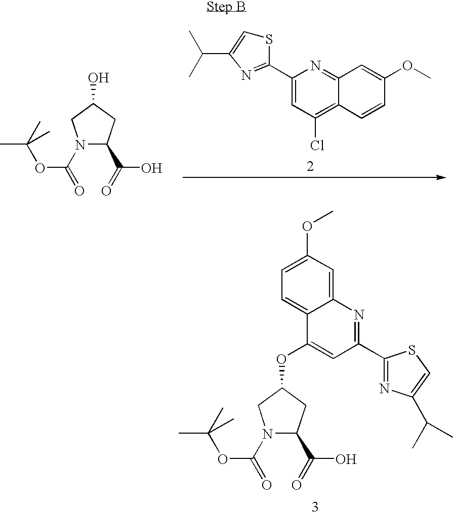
C1(C2=NC(C(C)C)=CS2)=CC(Cl)=C2C(=N1)C=C(OC)C=C2.N1(C(=O)OC(C)(C)C)C(C(=O)O)CC(O)C1.N1(C(=O)OC(C)(C)C)C(C(=O)O)CC(OC2=CC(C3=NC(C(C)C)=CS3)=NC3=CC(OC)=CC=C32)C1
